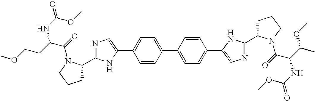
C1=C(C2=CC=C(C3=CN=C(C4CCCN4C(=O)C(C(OC)C)NC(=O)OC)N3)C=C2)C=CC(C2=CN=C(C3CCCN3C(=O)C(CCOC)NC(=O)OC)N2)=C1
